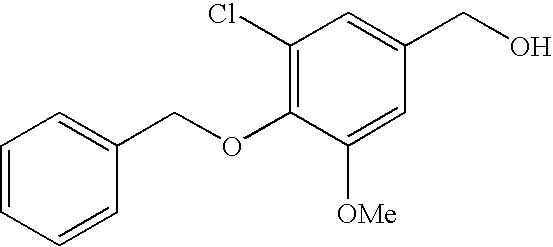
C1=CC=CC(COC2=C(Cl)C=C(CO)C=C2[OMe])=C1
